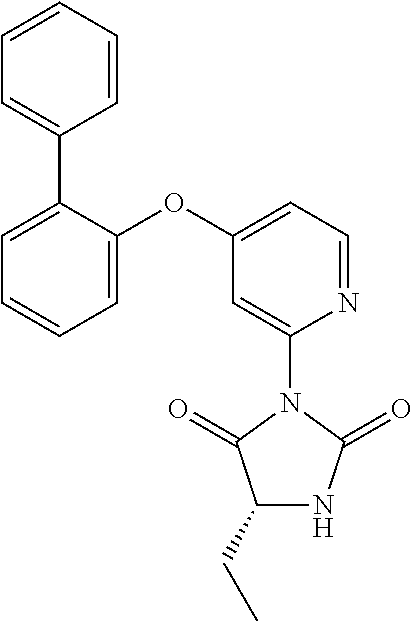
C1=CC=CC(C2=CC=CC=C2OC2=CC=NC(N3C(=O)C(CC)NC3=O)=C2)=C1
